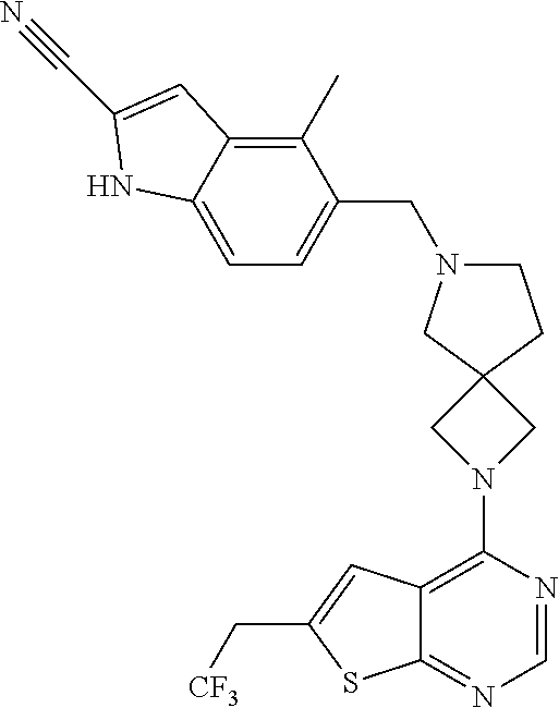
C1(N2CC3(C2)CN(CC2=CC=C4C(=C2C)C=C(C#N)N4)CC3)=C2C(=NC=N1)SC(C[CF3])=C2
